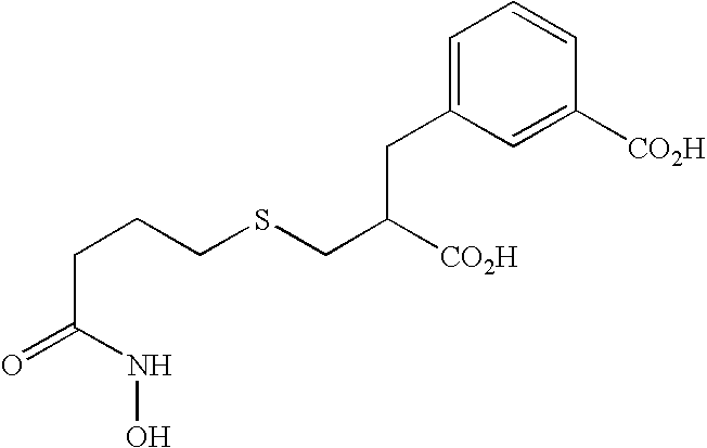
C(C(NO)=O)CCSCC([CO2H])CC1=CC=CC([CO2H])=C1
